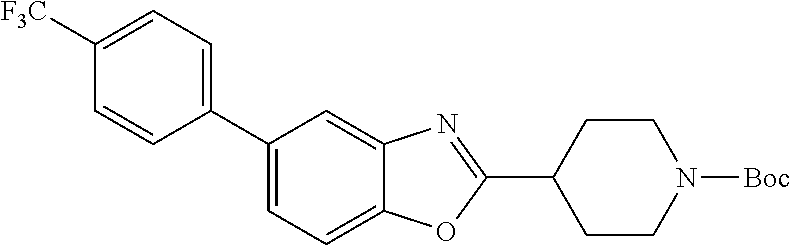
C1([F3C])=CC=C(C2=CC=C3C(=C2)N=C(C2CCN([Boc])CC2)O3)C=C1
